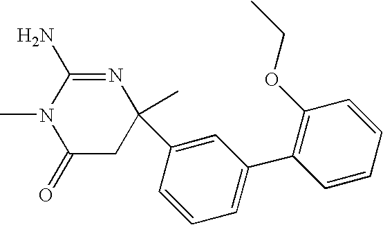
C1(=O)CC(C2=CC(C3=C(OCC)C=CC=C3)=CC=C2)(C)N=C(N)N1C
